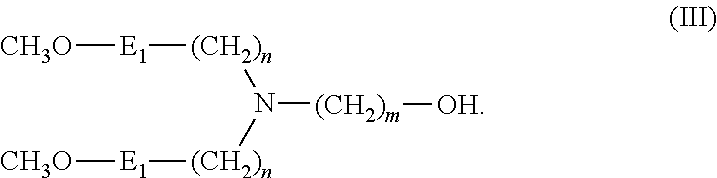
[CH3O][E1][(CH2)n]N([(CH2)n][E1][CH3O])[(CH2)m][OH]
